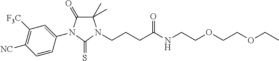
C1(C)(C)C(=O)N(C2=CC([F3C])=C([NC])C=C2)C(=S)N1CCCC(NCCOCCOCC)=O
